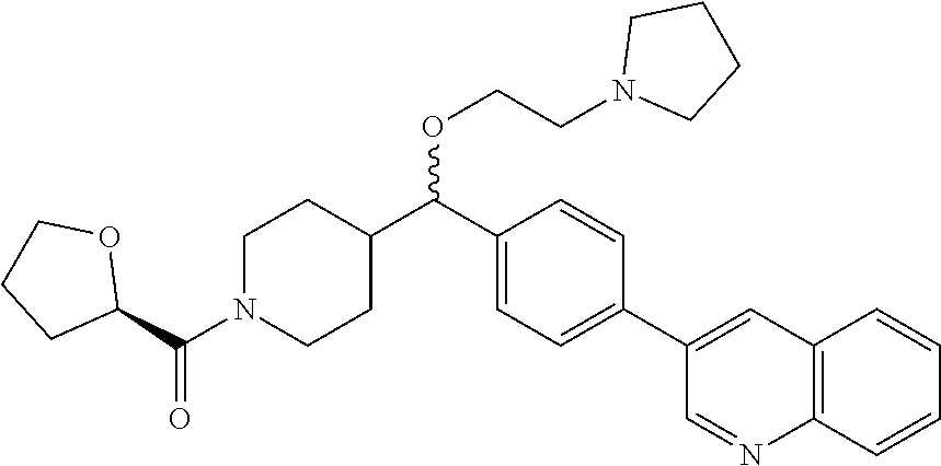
C1N(C(C2OCCC2)=O)CCC(C(C2=CC=C(C3=CC4=C(N=C3)C=CC=C4)C=C2)OCCN2CCCC2)C1
